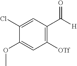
C1(Cl)=CC(C([H])=O)=C([OTf])C=C1OC
